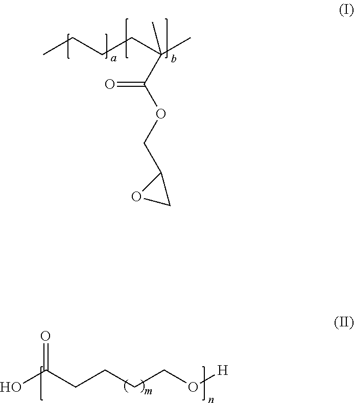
OC(CCCCO[H])=O.CCCCC(C)(C)C(OCC1OC1)=O
